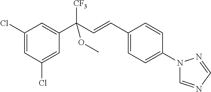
C1(Cl)=CC(C(C=CC2=CC=C(N3C=NC=N3)C=C2)([CF3])OC)=CC(Cl)=C1
